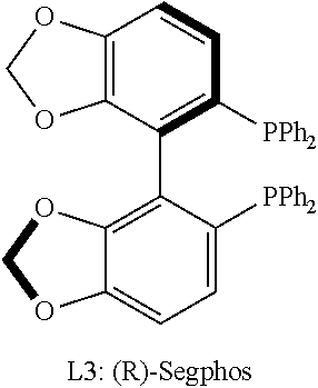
C12=C(C=CC([PPh2])=C1C1=C3C(=CC=C1[PPh2])OCO3)OCO2
